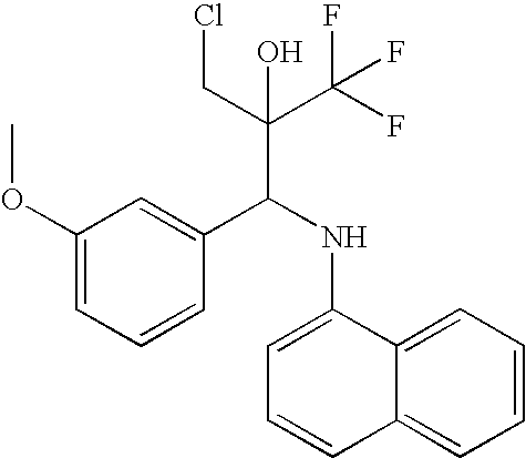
ClCC(C(F)(F)F)(O)C(NC1=CC=CC2=CC=CC=C12)C1=CC(OC)=CC=C1
